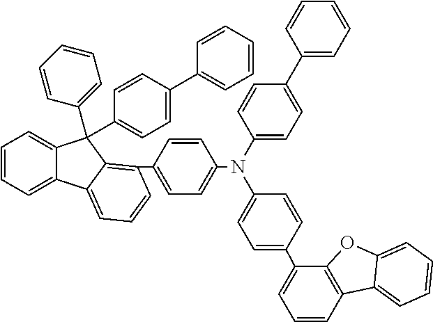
C1=CC=C2C(=C1)C(C1=CC=C(C3=CC=CC=C3)C=C1)(C1=CC=CC=C1)C1=C(C3=CC=C(N(C4=CC=C(C5=CC=CC=C5)C=C4)C4=CC=C(C5=CC=CC6=C5OC5=CC=CC=C65)C=C4)C=C3)C=CC=C21
